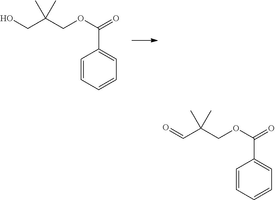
C1=CC=CC=C1C(OCC(CO)(C)C)=O.O=CC(COC(C1=CC=CC=C1)=O)(C)C
